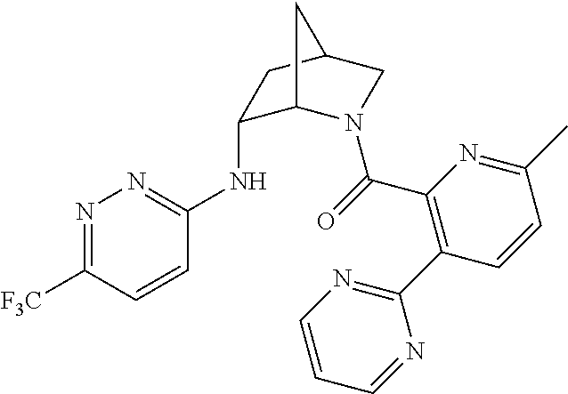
N1=C([F3C])C=CC(NC2C3N(C(=O)C4=C(C5=NC=CC=N5)C=CC(C)=N4)CC(C2)C3)=N1
